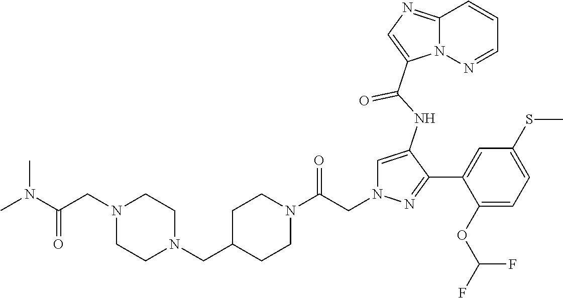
N1(CC2CCN(C(CN3C=C(NC(=O)C4=CN=C5N4N=CC=C5)C(C4=CC(SC)=CC=C4OC(F)F)=N3)=O)CC2)CCN(CC(=O)N(C)C)CC1
